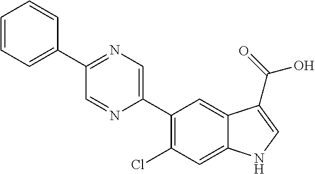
C1(C2=C(Cl)C=C3C(=C2)C(C(=O)O)=CN3)=CN=C(C2=CC=CC=C2)C=N1
